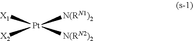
[Pt]([N(RN1)2])([N(RN2)2])([X1])[X2]
